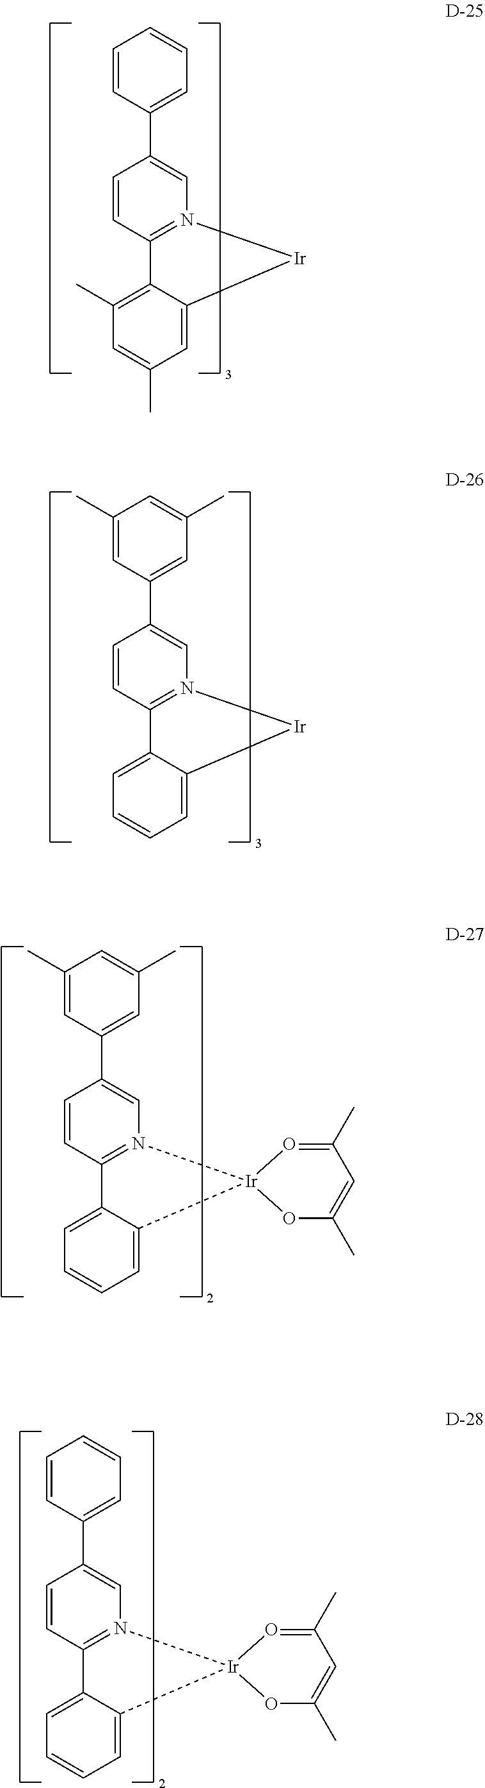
C1=CC(C2=CN3=C(C=C2)C2=C(C)C=C(C)C=C2[Ir]3)=CC=C1.C1(C)=CC(C2=CN3=C(C=C2)C2=CC=CC=C2[Ir]3)=CC(C)=C1.C1(C)=CC(C2=CN3=C(C=C2)C2=CC=CC=C2[Ir]32OC(C)=CC(C)=O2)=CC(C)=C1.C1=CC(C2=CN3=C(C=C2)C2=CC=CC=C2[Ir]32OC(C)=CC(C)=O2)=CC=C1
